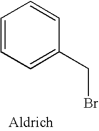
C1=CC=C(CBr)C=C1
